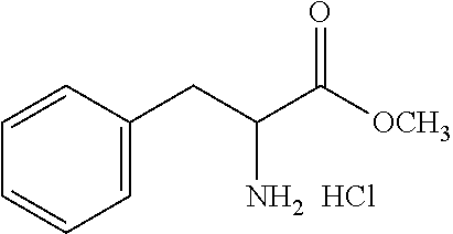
C1=C(CC(C([OCH3])=O)N)C=CC=C1.Cl
